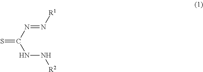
S=C(N=N[R1])NN[R2]
